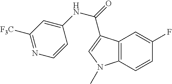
C12=C(C=CC(F)=C1)N(C)C=C2C(=O)NC1=CC([F3C])=NC=C1
